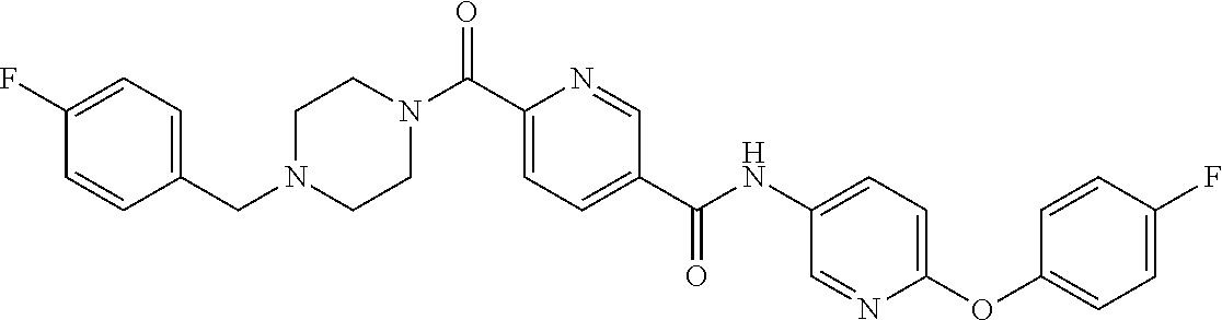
N(C(C1=CC=C(C(=O)N2CCN(CC3=CC=C(F)C=C3)CC2)N=C1)=O)C1=CC=C(OC2=CC=C(F)C=C2)N=C1
